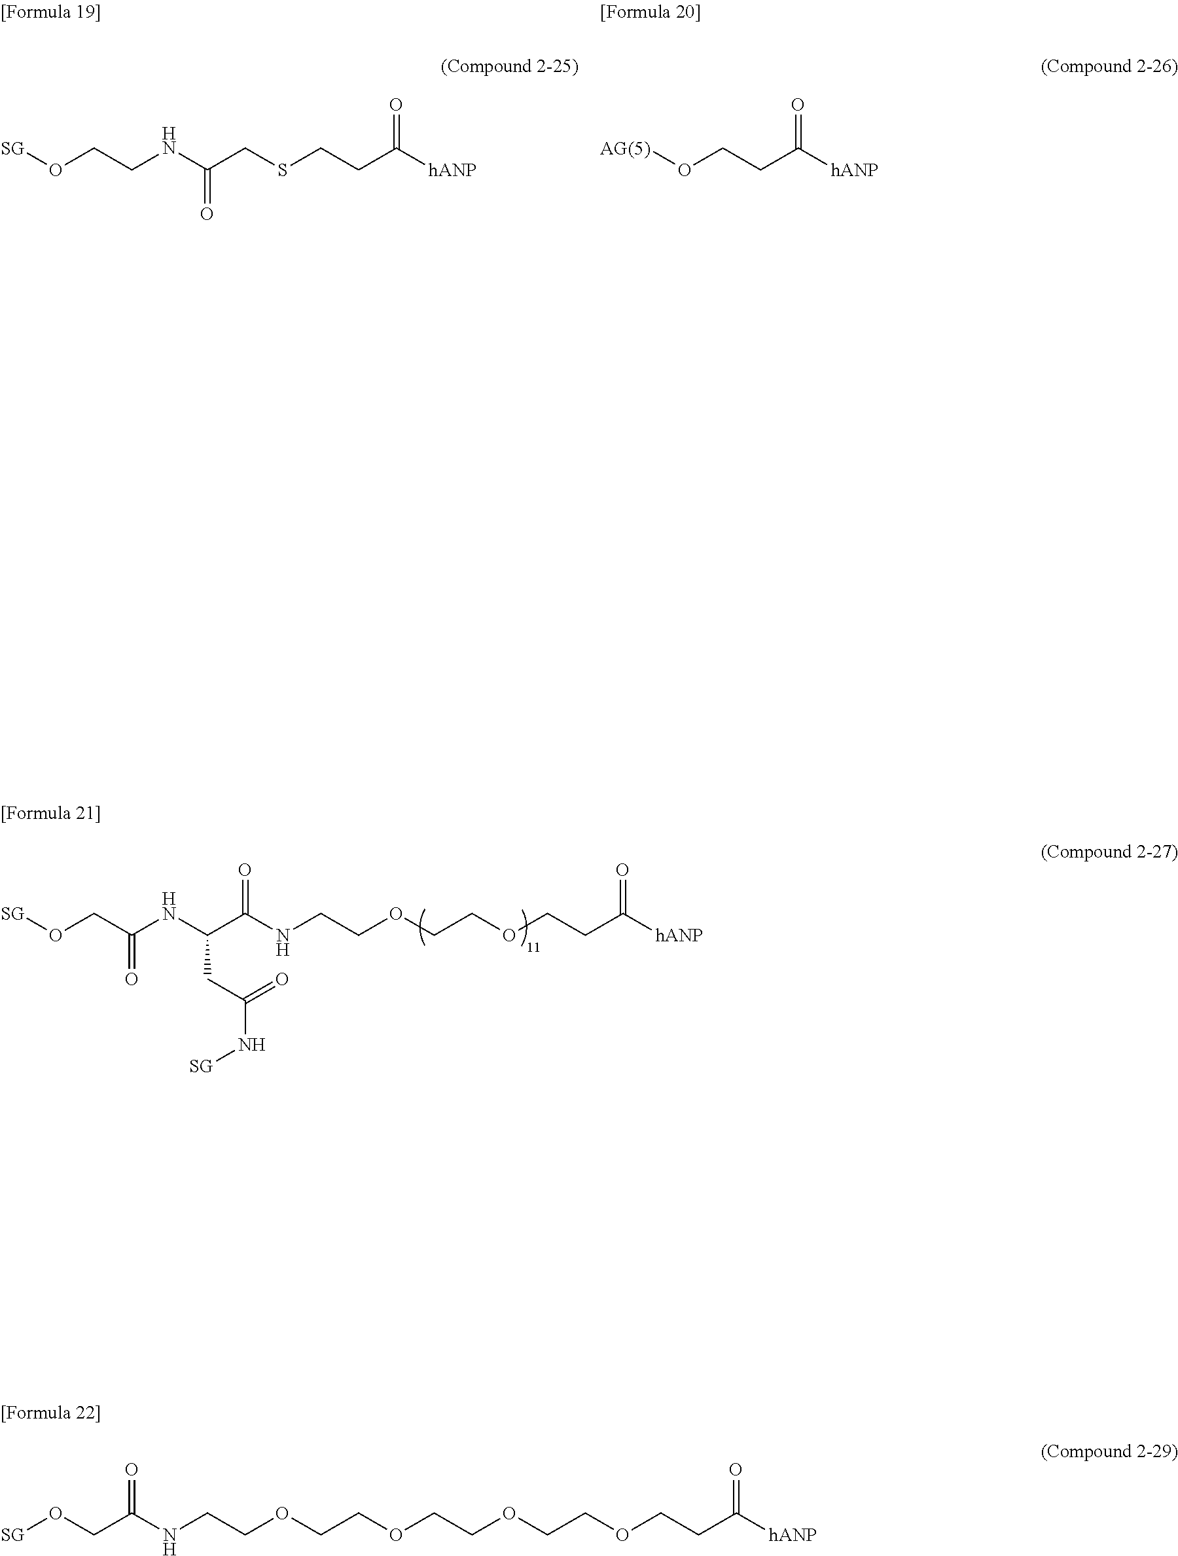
O(CC(NC(C(NCCOCCOCCC([hANP])=O)=O)CC(N[SG])=O)=O)[SG].O(CCNC(CSCCC([hANP])=O)=O)[SG].[AG(5)]OCCC([hANP])=O.[SG]OCC(NCCOCCOCCOCCOCCC([hANP])=O)=O
